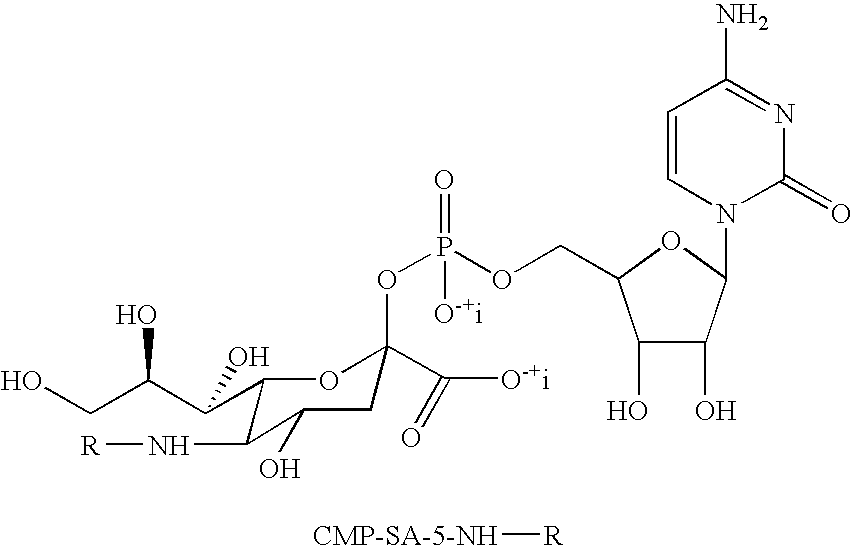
C1=CN(C2C(O)C(O)C(COP(OC3(C([O-+i])=O)CC(O)C(N[R])C(C(C(CO)O)O)O3)(=O)[O-+i])O2)C(=O)N=C1N.[CMP-SA-5-NH][R]
